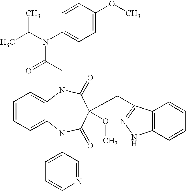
C(=O)(CN1C2=CC=CC=C2N(C2=CC=CN=C2)C(=O)C(CC2=NNC3=C2C=CC=C3)(OC)C1=O)N(C1=CC=C(OC)C=C1)C(C)C
